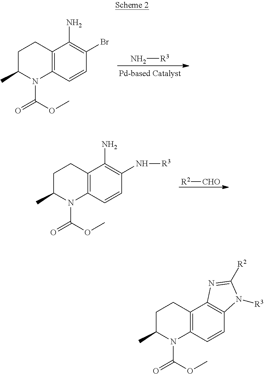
N[R3].C1(Br)=C(N)C2=C(C=C1)N(C(OC)=O)C(C)CC2.C1(N[R3])=C(N)C2=C(C=C1)N(C(OC)=O)C(C)CC2.[R2][CHO].C12=C(C3=C(C=C1)N(C(OC)=O)C(C)CC3)N=C([R2])N2[R3]
